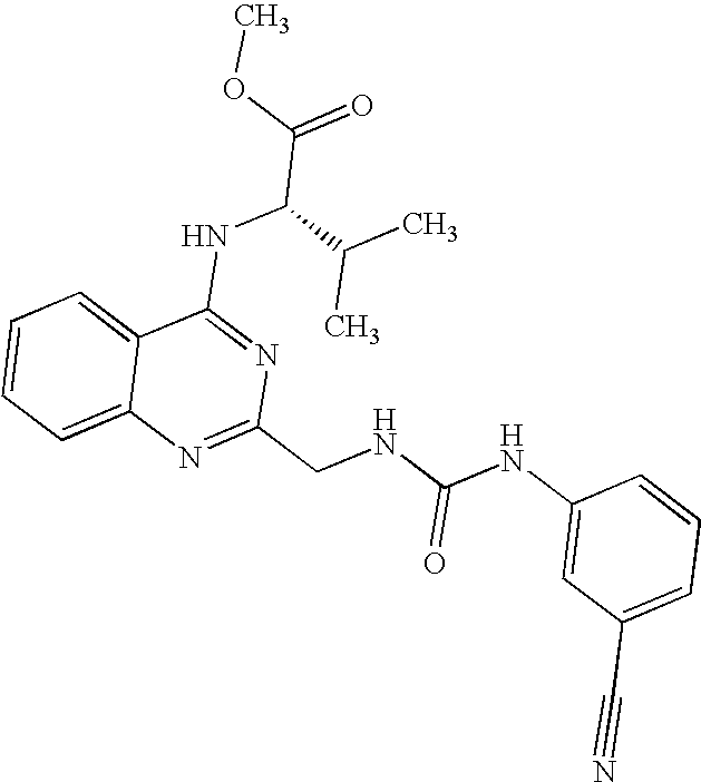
C12=CC=CC=C1N=C(CNC(NC1=CC(C#N)=CC=C1)=O)N=C2NC(C(=O)OC)C(C)C
